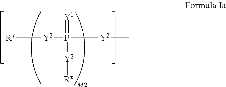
[Y2]([Rx])P([Y2]C)(=[Y1])[Y2][Rx]
